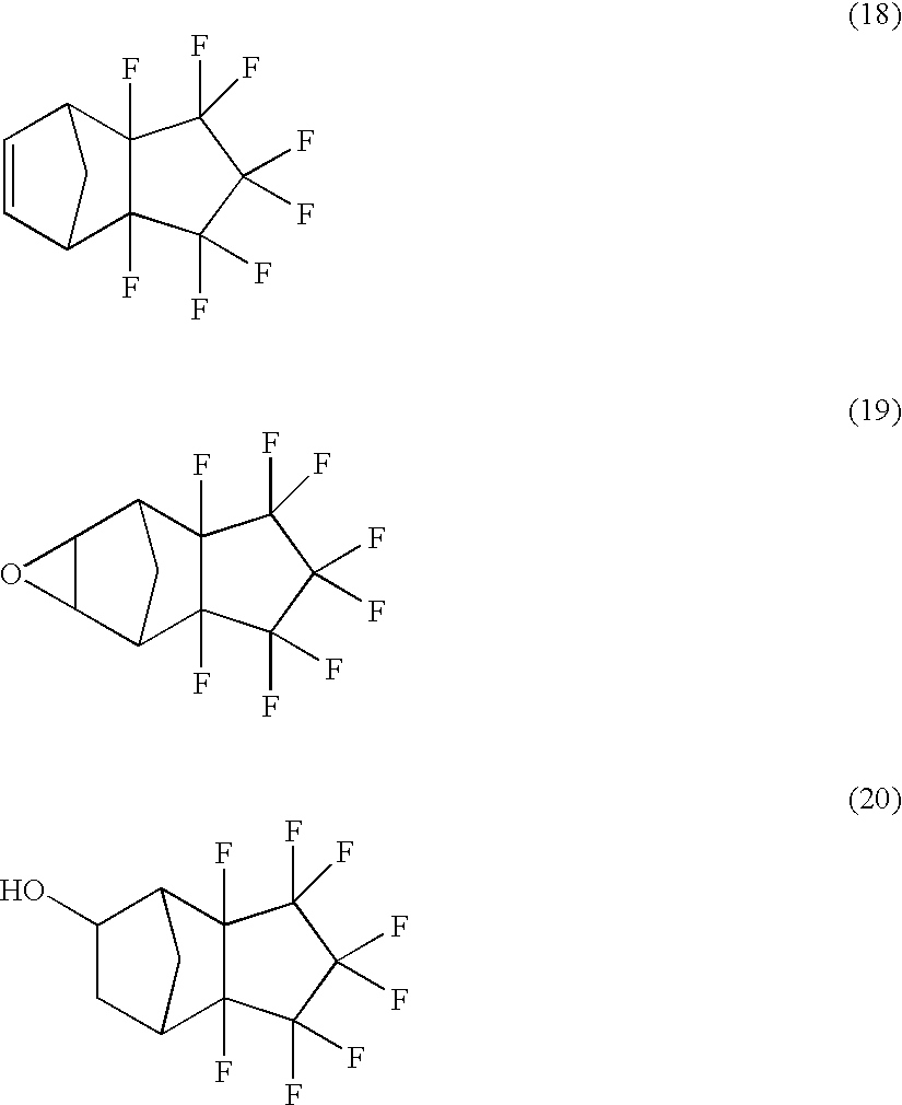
C1=CC2C3(F)C(F)(C1C2)C(F)(F)C(F)(F)C3(F)F.C12C(C3C4(F)C(F)(C1C3)C(F)(F)C(F)(F)C4(F)F)O2.C1(O)CC2C3(F)C(F)(C1C2)C(F)(F)C(F)(F)C3(F)F
